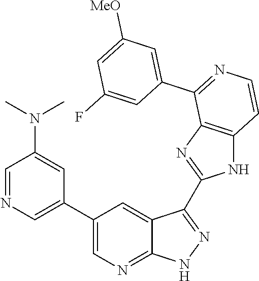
C1=NC=C(C2=CN=C3C(=C2)C(C2=NC4=C(N2)C=CN=C4C2=CC([MeO])=CC(F)=C2)=NN3)C=C1N(C)C
